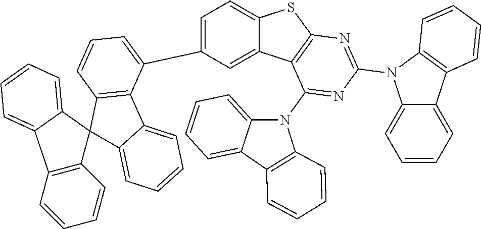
C12=C(C(C3=CC=C4C(=C3)C3=C(S4)N=C(N4C5=CC=CC=C5C5=C4C=CC=C5)N=C3N3C4=CC=CC=C4C4=C3C=CC=C4)=CC=C1)C1=CC=CC=C1C21C2=C(C3=CC=CC=C13)C=CC=C2
